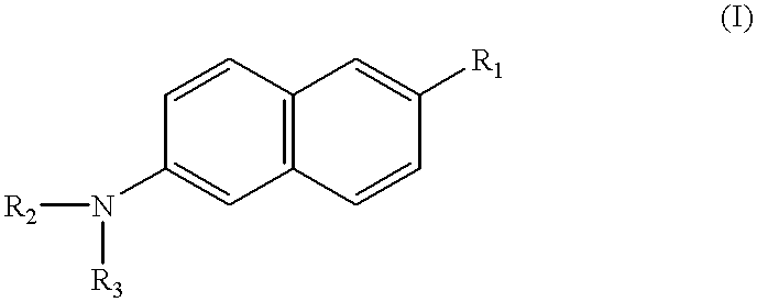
C1=CC2=C(C=C1N([R2])[R3])C=CC([R1])=C2
